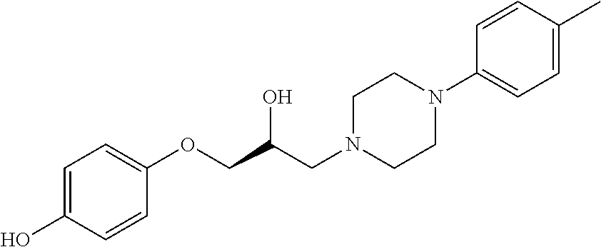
C1=CC(OCC(CN2CCN(C3=CC=C(C)C=C3)CC2)O)=CC=C1O
